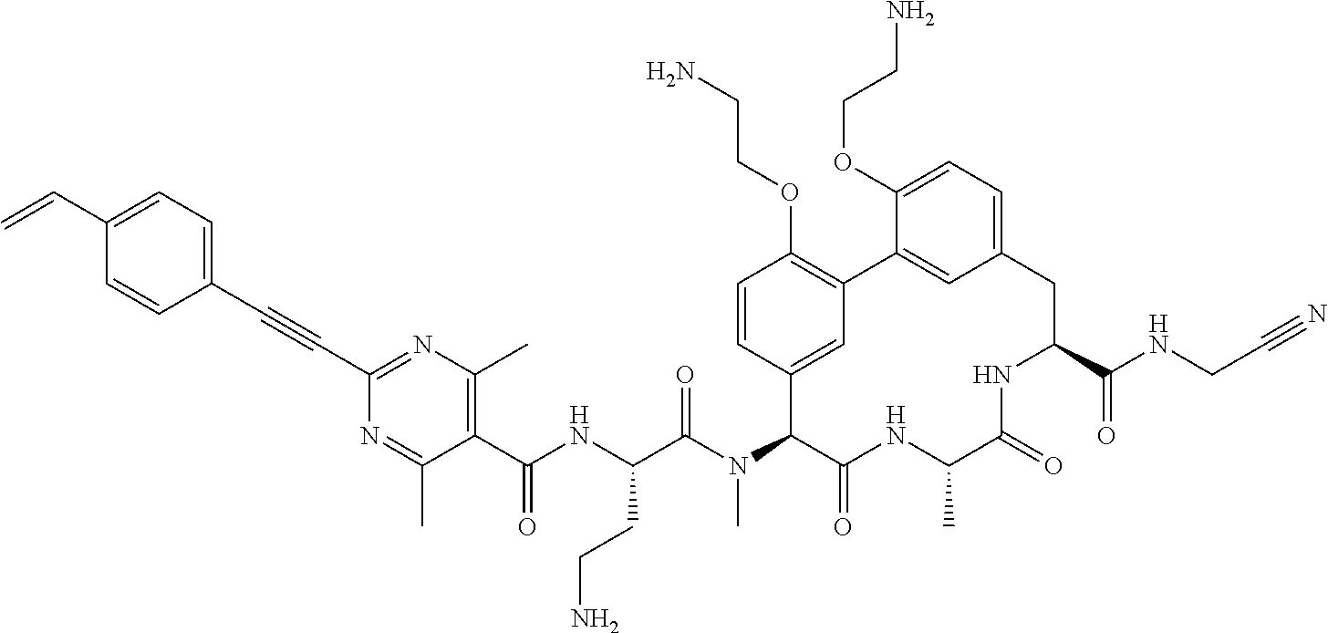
C1(C(NC(C(N(C2C(=O)NC(C)C(=O)NC(C(NCC#N)=O)CC3=CC=C(OCCN)C(=C3)C3=C(OCCN)C=CC2=C3)C)=O)CCN)=O)=C(C)N=C(C#CC2=CC=C(C=C)C=C2)N=C1C
